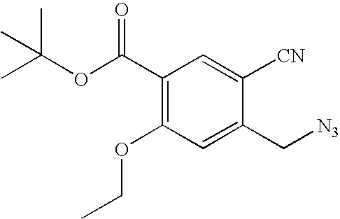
C1(C(OC(C)(C)C)=O)=C(OCC)C=C(C[N3])C([CN])=C1
